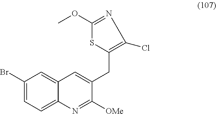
C1(Br)=CC=C2C(=C1)C=C(CC1=C(Cl)N=C(OC)S1)C([OMe])=N2
